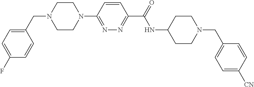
C1(CN2CCN(C3=NN=C(C(NC4CCN(CC5=CC=C([CN])C=C5)CC4)=O)C=C3)CC2)=CC=C(F)C=C1
